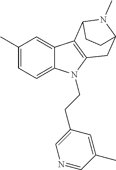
C1(C)=CC=C2C(=C1)C1=C(N2CCC2=CN=CC(C)=C2)CC2N(C)C1CC2
